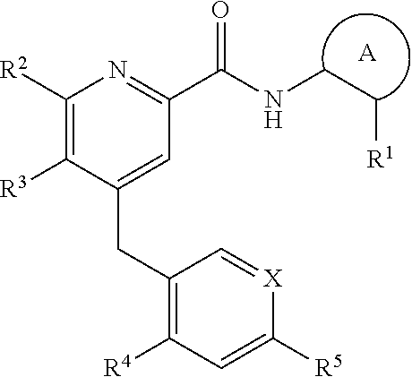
C1([R2])=C([R3])C(CC2=C([R4])C=C([R5])[X]=C2)=CC(C(NCC[R1])=O)=N1.[A]
